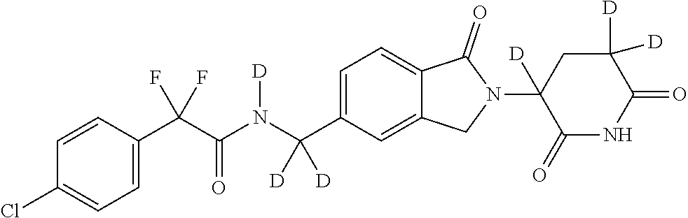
C1=CC(C(C(N(C(C2=CC=C3C(=C2)CN(C2([D])C(=O)NC(=O)C([D])([D])C2)C3=O)([D])[D])[D])=O)(F)F)=CC=C1Cl
